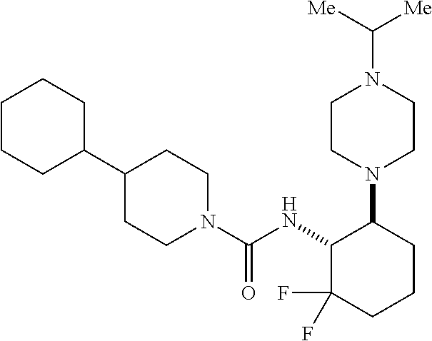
C1(C2CCN(C(NC3C(F)(F)CCCC3N3CCN(C([Me])[Me])CC3)=O)CC2)CCCCC1
